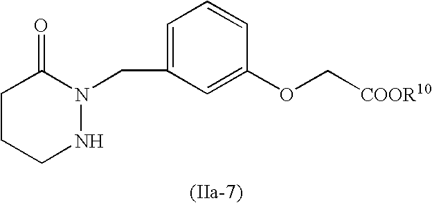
C1CCNN(CC2=CC=CC(OC[COOR10])=C2)C1=O
